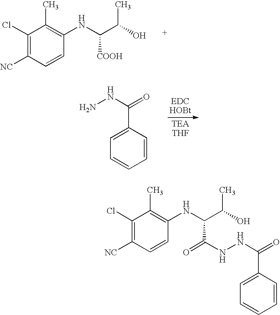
C1(Cl)=C([NC])C=CC(NC(C(C)O)[COOH])=C1C.C1=CC(C(NN)=O)=CC=C1.C1(Cl)=C([NC])C=CC(NC(C(C)O)C(NNC(=O)C2=CC=CC=C2)=O)=C1C
